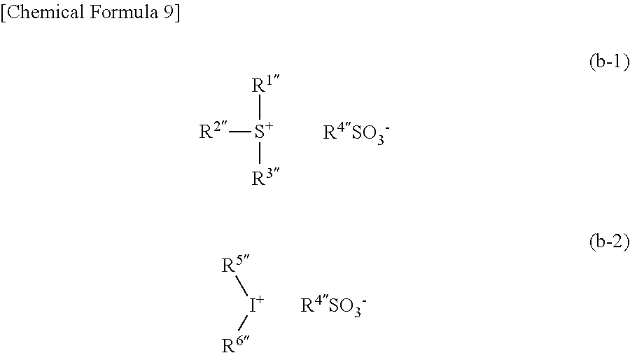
[R2][S+]([R1])[R3].[R4SO3-].[R5][I+][R6].[R4SO3-]
